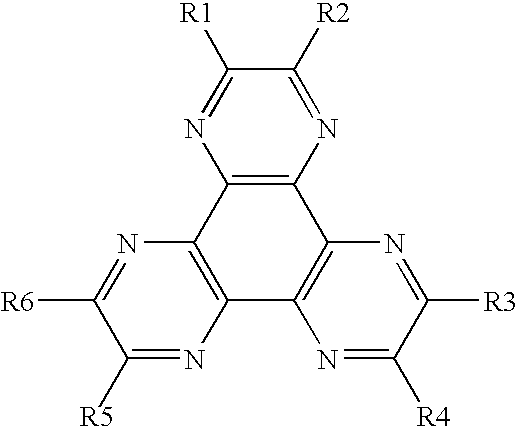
C12=C(N=C([R2])C([R1])=N1)C1=C(C3=C2N=C([R6])C([R5])=N3)N=C([R4])C([R3])=N1
